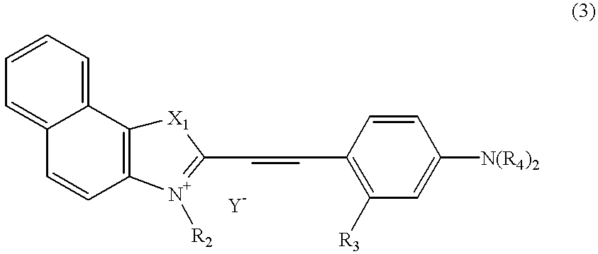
C1=CC(C=CC2=[N+]([R2])C3=C([X1]2)C2=CC=CC=C2C=C3)=C([R3])C=C1[N(R4)2]
